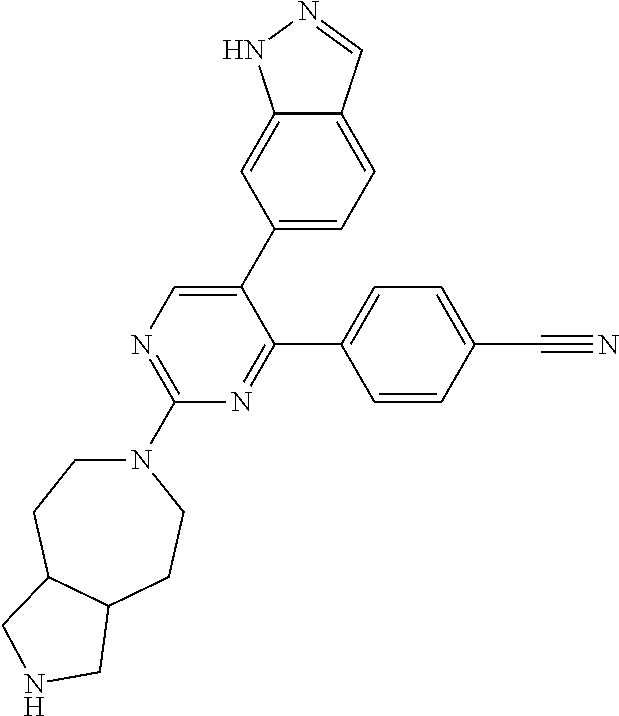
C1(N2CCC3C(CC2)CNC3)=NC=C(C2=CC=C3C(=C2)NN=C3)C(C2=CC=C(C#N)C=C2)=N1
